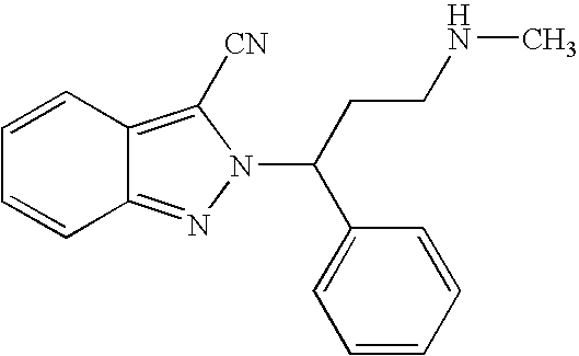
C1=CC2=C([CN])N(C(C3=CC=CC=C3)CCNC)N=C2C=C1
